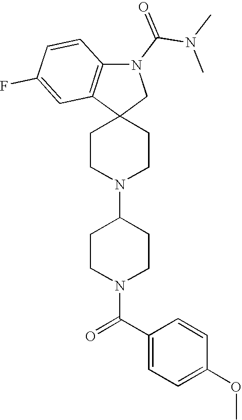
C1CN(C2CCN(C(C3=CC=C(OC)C=C3)=O)CC2)CCC12CN(C(N(C)C)=O)C1=C2C=C(F)C=C1
